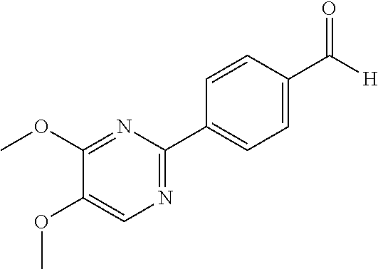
[H]C(C1=CC=C(C2=NC=C(OC)C(OC)=N2)C=C1)=O
